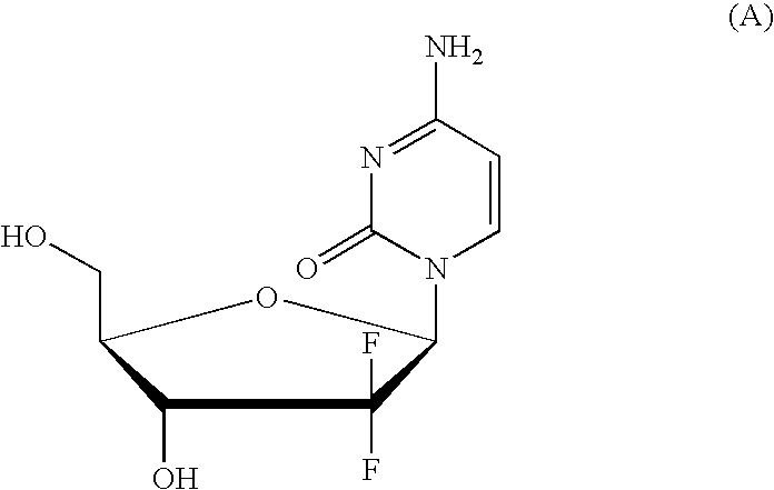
C1(O)C(CO)OC(N2C=CC(N)=NC2=O)C1(F)F
